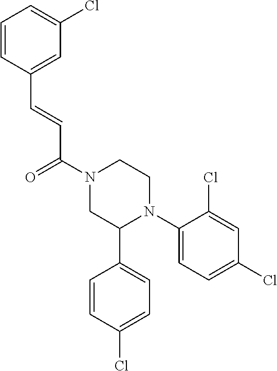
C(=CC(N1CC(C2=CC=C(Cl)C=C2)N(C2=CC=C(Cl)C=C2Cl)CC1)=O)C1=CC(Cl)=CC=C1
